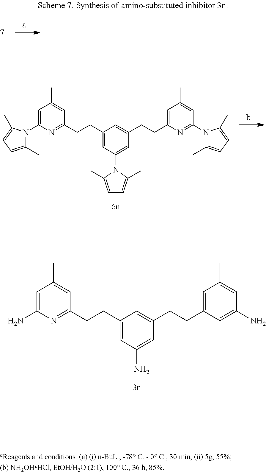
C1=C(N)N=C(CCC2=CC(N)=CC(CCC3=CC(C)=CC(N)=C3)=C2)C=C1C.C1=C(N2C(C)=CC=C2C)N=C(CCC2=CC(N3C(C)=CC=C3C)=CC(CCC3=CC(C)=CC(N4C(C)=CC=C4C)=N3)=C2)C=C1C
